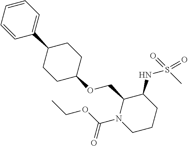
C1=CC=CC(C2CCC(OCC3N(C(=O)OCC)CCCC3NS(C)(=O)=O)CC2)=C1
